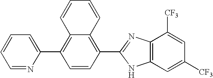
C1=C(C2=C3C(=C(C4=NC5=C(N4)C=C([CF3])C=C5[CF3])C=C2)C=CC=C3)N=CC=C1
